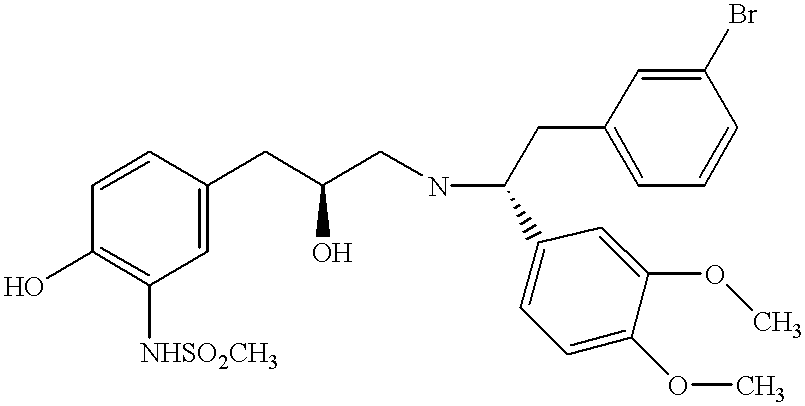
C1=CC(CC(CNC(CC2=CC=CC(Br)=C2)C2=CC=C(OC)C(OC)=C2)O)=CC([NHSO2CH3])=C1O
